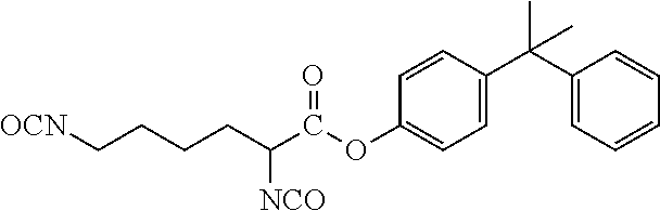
[OCN]CCCCC(C(=O)OC1=CC=C(C(C2=CC=CC=C2)(C)C)C=C1)[NCO]
